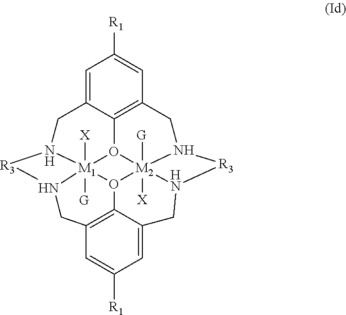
C1=C2C3=C(C=C1[R1])CN1[M2]45([G])([X])O3[M1]36([X])([G])N(C2)[R3]N3CC2=C(O46)C(=CC([R1])=C2)CN5[R3]1
